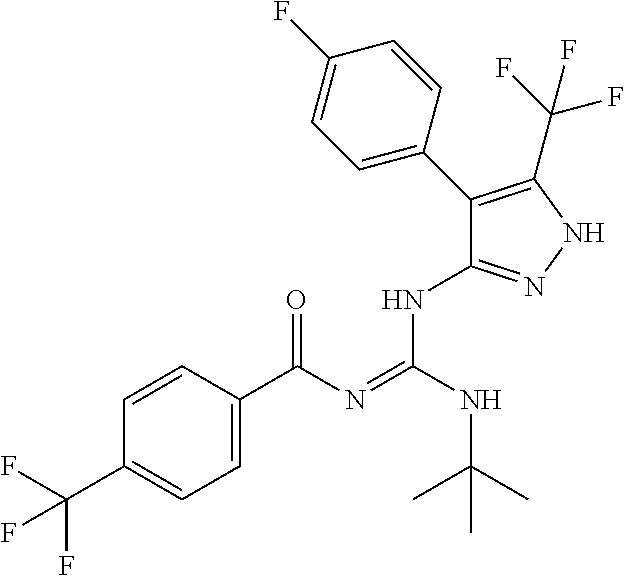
C1=CC(C(N=C(NC(C)(C)C)NC2=NNC(C(F)(F)F)=C2C2=CC=C(F)C=C2)=O)=CC=C1C(F)(F)F
